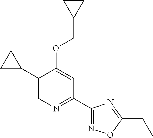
C1(C2CC2)=CN=C(C2=NOC(CC)=N2)C=C1OCC1CC1
